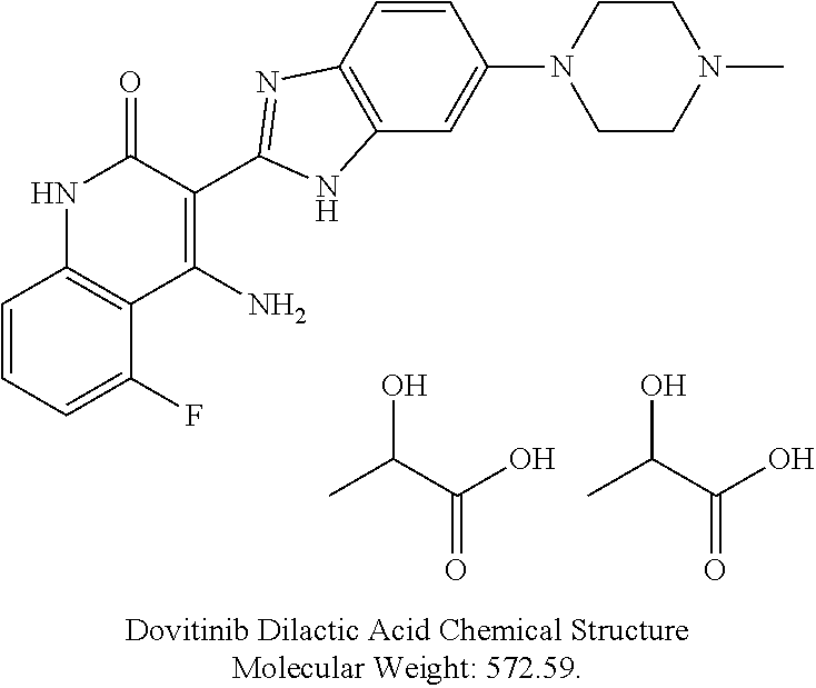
OC(C)C(=O)O.OC(C)C(=O)O.C1=CC=C(F)C2=C1NC(=O)C(C1=NC3=C(C=C(N4CCN(C)CC4)C=C3)N1)=C2N
